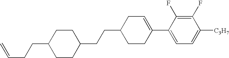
C1(F)=C(F)C(C2=CCC(CCC3CCC(CCC=C)CC3)CC2)=CC=C1[C3H7]
